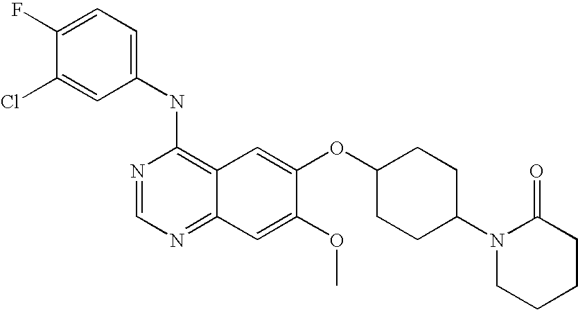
C1(NC2=C3C(=NC=N2)C=C(OC)C(OC2CCC(N4CCCCC4=O)CC2)=C3)=CC=C(F)C(Cl)=C1
